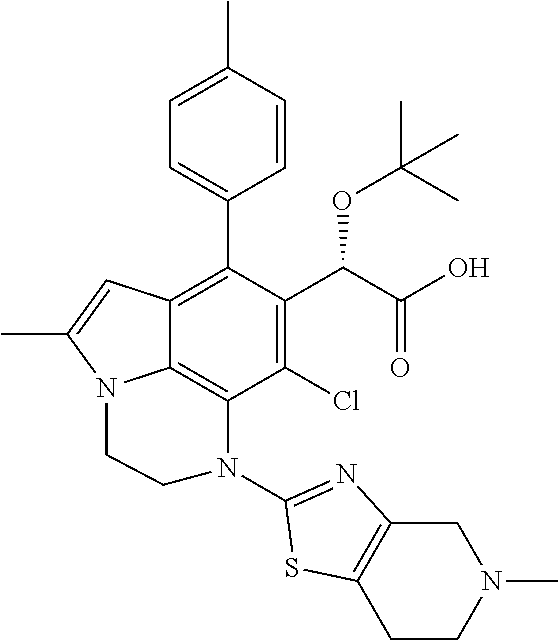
C1(Cl)=C(C(C(O)=O)OC(C)(C)C)C(C2=CC=C(C)C=C2)=C2C3=C1N(C1=NC4=C(S1)CCN(C)C4)CCN3C(C)=C2
